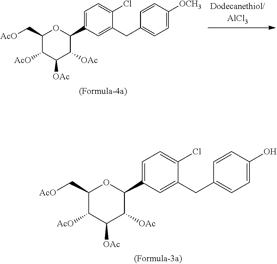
C1(C[AcO])C([AcO])C([OAc])C([OAc])C(C2=CC=C(Cl)C(CC3=CC=C([OCH3])C=C3)=C2)O1.C1(C[AcO])C([AcO])C([OAc])C([OAc])C(C2=CC=C(Cl)C(CC3=CC=C(O)C=C3)=C2)O1
